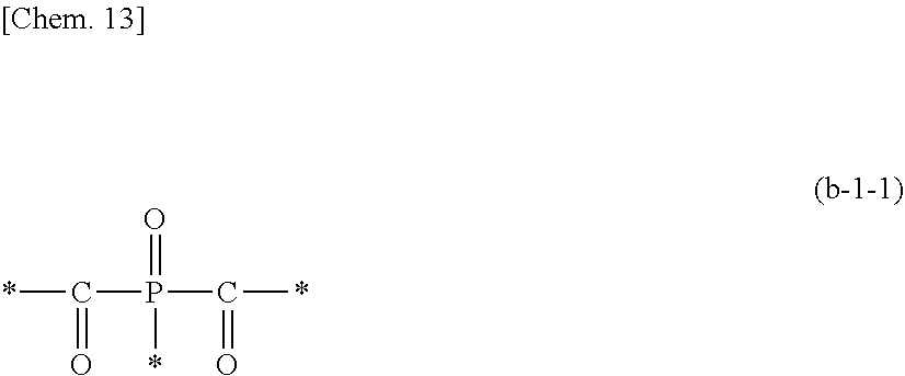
*C(P(C(*)=O)(=O)*)=O
